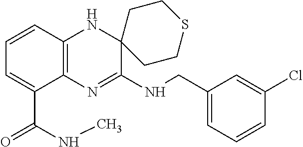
C12=C(N=C(NCC3=CC=CC(Cl)=C3)C3(N1)CCSCC3)C(C(NC)=O)=CC=C2
